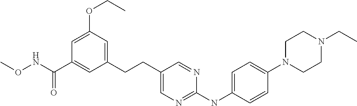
C1(CCC2=CN=C(NC3=CC=C(N4CCN(CC)CC4)C=C3)N=C2)=CC(OCC)=CC(C(NOC)=O)=C1
